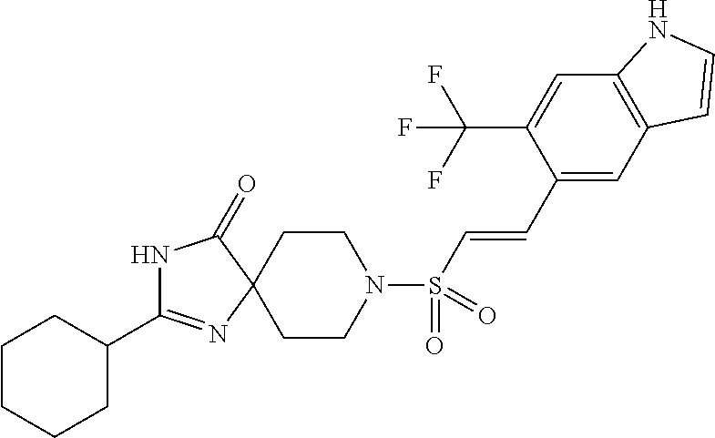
C1CN(S(C=CC2=CC3=C(C=C2C(F)(F)F)NC=C3)(=O)=O)CCC12N=C(C1CCCCC1)NC2=O
